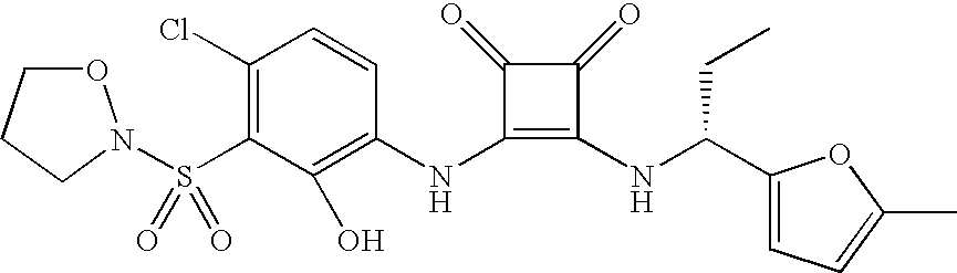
C1(O)=C(NC2=C(NC(C3=CC=C(C)O3)CC)C(=O)C2=O)C=CC(Cl)=C1S(=O)(=O)N1OCCC1
